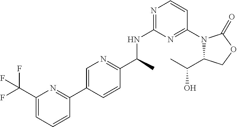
C1(C(C)NC2=NC=CC(N3C(C(O)C)COC3=O)=N2)=NC=C(C2=NC(C(F)(F)F)=CC=C2)C=C1
